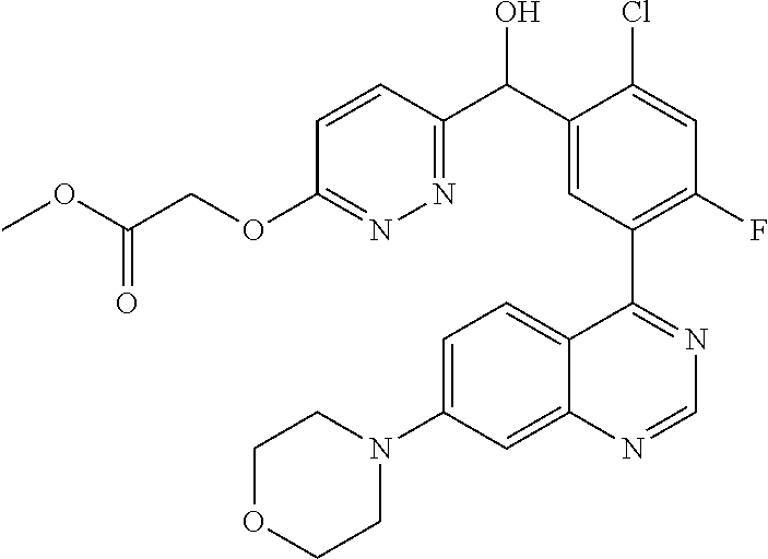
C1OCCN(C2=CC=C3C(=C2)N=CN=C3C2=C(F)C=C(Cl)C(C(C3=NN=C(OCC(OC)=O)C=C3)O)=C2)C1
